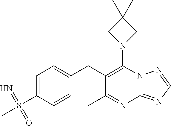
N12C(=NC=N1)N=C(C)C(CC1=CC=C(S(C)(=N)=O)C=C1)=C2N1CC(C)(C)C1
